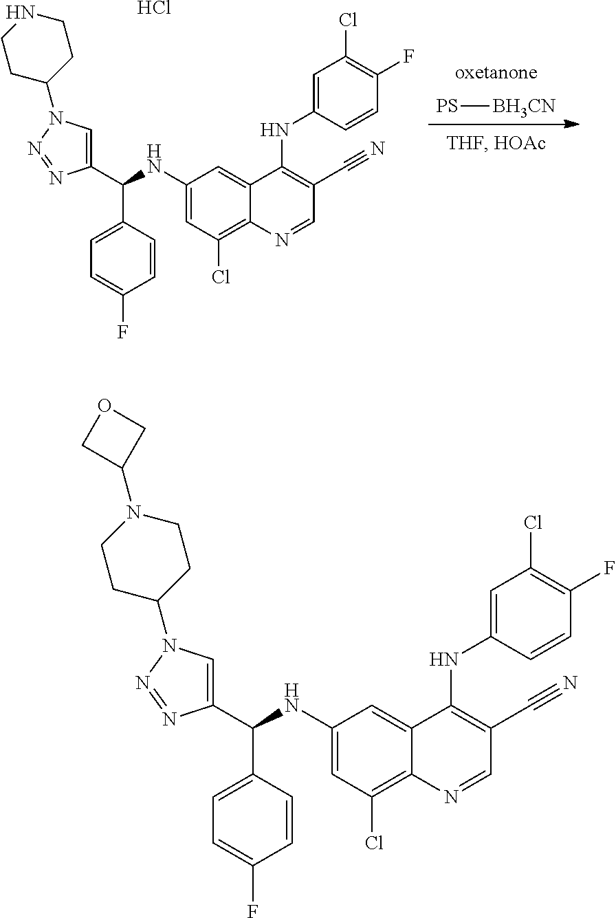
Cl.C1=NC2=C(Cl)C=C(NC(C3=CN(C4CCNCC4)N=N3)C3=CC=C(F)C=C3)C=C2C(NC2=CC(Cl)=C(F)C=C2)=C1C#N.[PS][BH3CN].C1=NC2=C(Cl)C=C(NC(C3=CN(C4CCN(C5COC5)CC4)N=N3)C3=CC=C(F)C=C3)C=C2C(NC2=CC(Cl)=C(F)C=C2)=C1C#N
